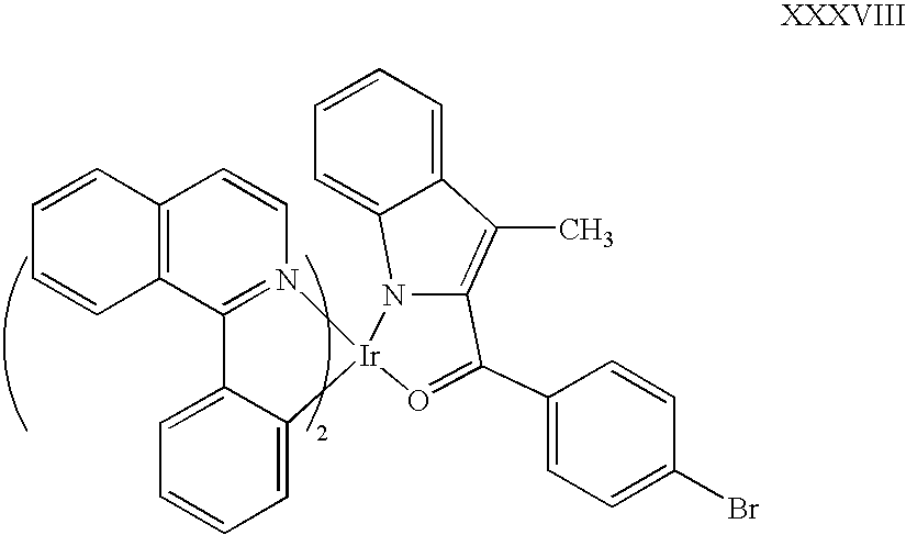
C1=CC=C2C(=C1)N1C(=C2C)C(C2=CC=C(Br)C=C2)=O[Ir]12N1=C(C3=C(C=C1)C=CC=C3)C1=CC=CC=C12
